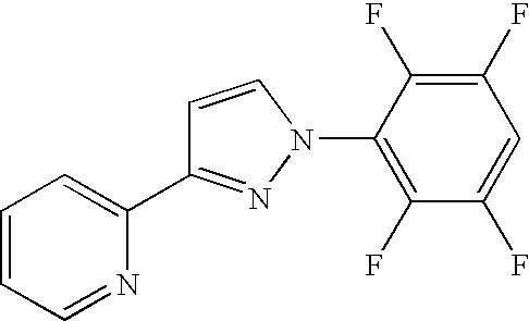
C1(C2=CC=CC=N2)=NN(C2=C(F)C(F)=CC(F)=C2F)C=C1
